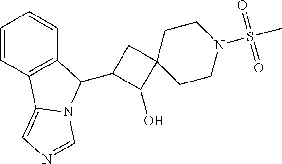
C1=CC2=C(C=C1)C(C1C(O)C3(C1)CCN(S(C)(=O)=O)CC3)N1C2=CN=C1
